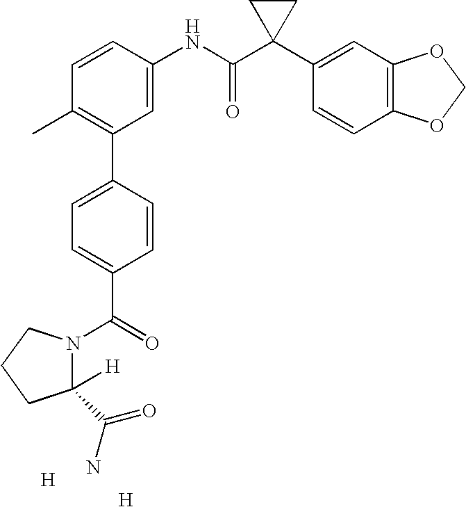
C1=CC(NC(C2(C3=CC4=C(C=C3)OCO4)CC2)=O)=CC(C2=CC=C(C(N3C([H])(C(N)=O)CCC3)=O)C=C2)=C1C.[H].[H]
